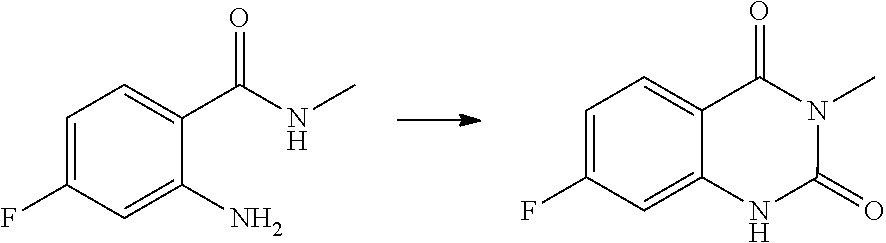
C1=C(F)C=C(N)C(C(NC)=O)=C1.C1=C(F)C=C2C(=C1)C(=O)N(C)C(=O)N2
